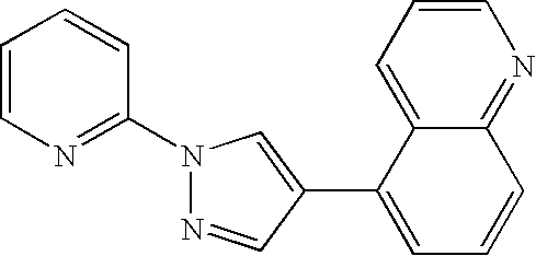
N1(C2=NC=CC=C2)N=CC(C2=CC=CC3=NC=CC=C23)=C1
